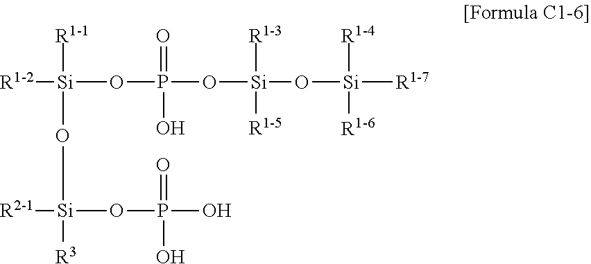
[R1-2][Si](OP(O[Si](O[Si]([R1-7])([R1-4])[R1-6])([R1-3])[R1-5])(=O)O)(O[Si]([R2-1])([R3])OP(=O)(O)O)[R1-1]
